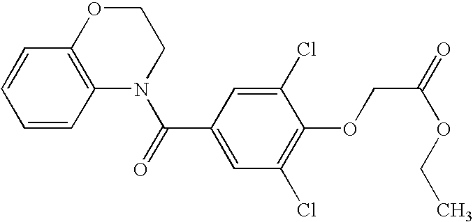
C1OC2=C(N(C(=O)C3=CC(Cl)=C(OCC(=O)OCC)C(Cl)=C3)C1)C=CC=C2
